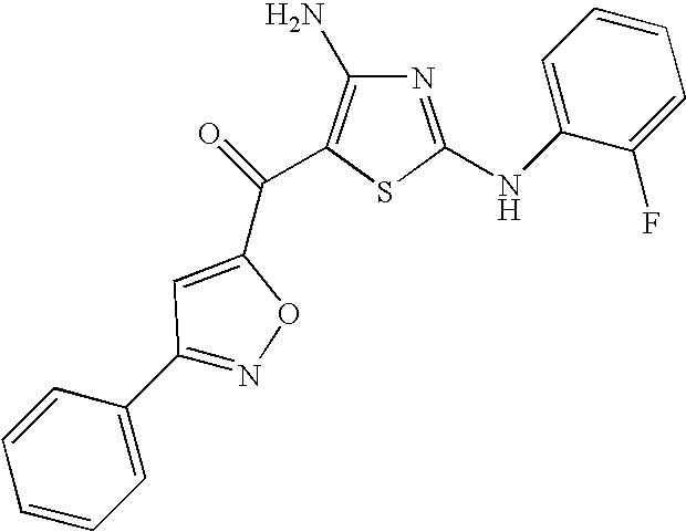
N1=C(NC2=CC=CC=C2F)SC(C(C2=CC(C3=CC=CC=C3)=NO2)=O)=C1N
